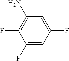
C1(F)=CC(F)=CC(N)=C1F
